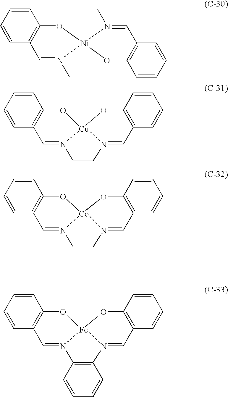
C1=CC=CC2=C1O[Ni]1(N(C)=C2)N(C)=CC2=C(C=CC=C2)O1.C1=CC=CC2=C1O[Fe]13N(=C2)C2=C(N1=CC1=C(O3)C=CC=C1)C=CC=C2.C1=CC=CC2=C1O[Co]13N(=C2)CCN1=CC1=C(O3)C=CC=C1.C1=CC=CC2=C1O[Cu]13N(=C2)CCN1=CC1=C(O3)C=CC=C1
